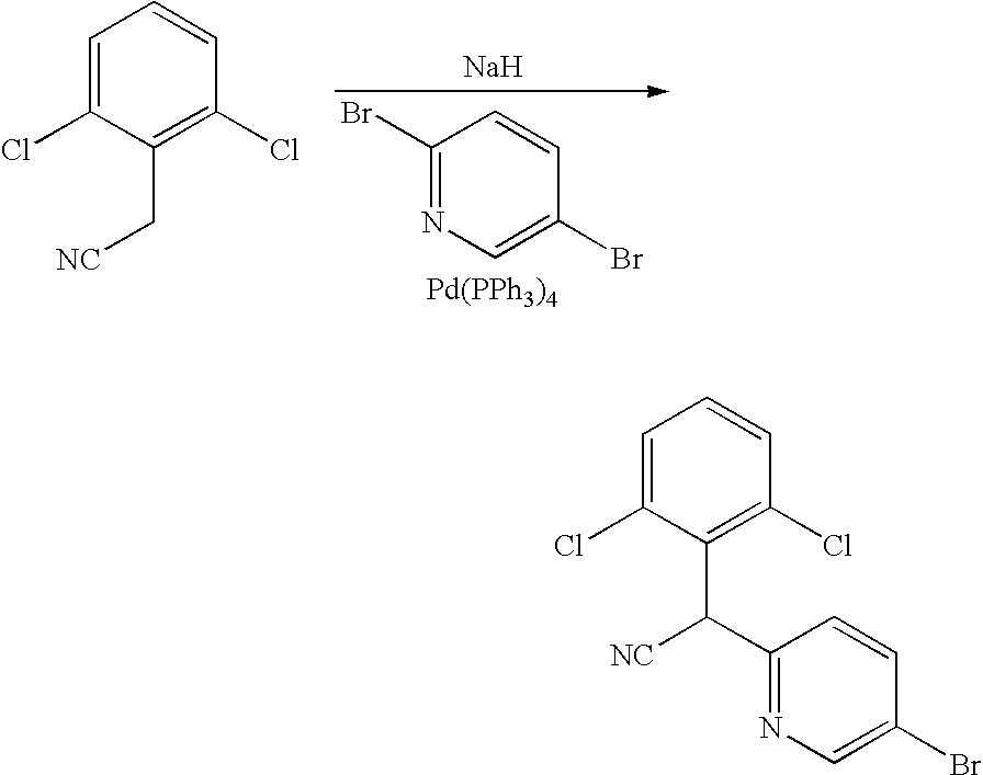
C1=C(Cl)C(C[NC])=C(Cl)C=C1.[Na].[Pd(PPh3)4].C1(Br)=NC=C(Br)C=C1.C1=C(Cl)C(C([NC])C2=NC=C(Br)C=C2)=C(Cl)C=C1
